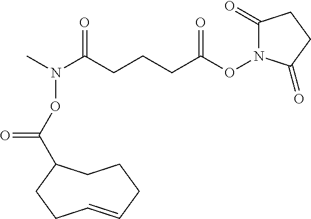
C1(=O)N(OC(CCCC(N(C)OC(=O)C2CCCC=CCC2)=O)=O)C(=O)CC1
